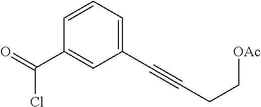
C1(C(=O)Cl)=CC(C#CCC[OAc])=CC=C1
